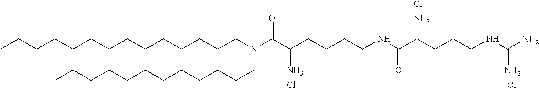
CCCCCCCCCCCCCCN(CCCCCCCCCCCC)C(C(CCCCNC(C(CCCNC(N)=N)N)=O)N)=O.[Cl-].[Cl-].[Cl-]
